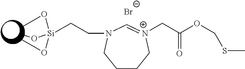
[Br-].C(C(OCSC)=O)[N+]1=CN(CC[Si](OC)(OC)OC)CCCC1
